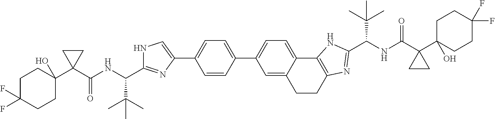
C1=CC(C2=CC=C3C(=C2)CCC2=C3NC(C(C(C)(C)C)NC(C3(C4(O)CCC(F)(F)CC4)CC3)=O)=N2)=CC=C1C1=CNC(C(C(C)(C)C)NC(C2(C3(O)CCC(F)(F)CC3)CC2)=O)=N1
